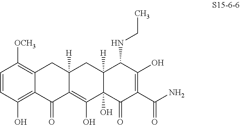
C1=CC(O)=C2C(=C1[OCH3])CC1([H])C(=C(O)C3(O)C([H])(C1)C(NCC)C(O)=C(C(N)=O)C3=O)C2=O
